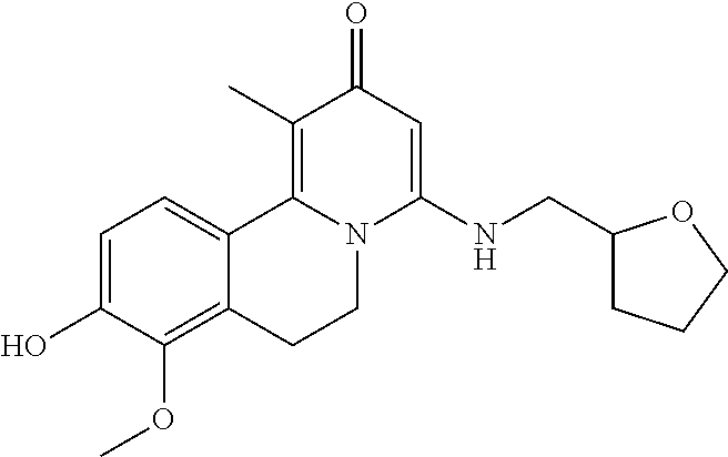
C1=C(O)C(OC)=C2C(=C1)C1=C(C)C(=O)C=C(NCC3CCCO3)N1CC2
